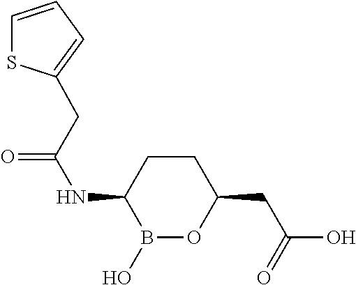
C1CC(NC(=O)CC2=CC=CS2)B(O)OC1CC(O)=O
